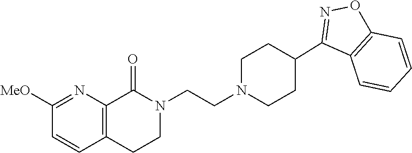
C12=C(CCN(CCN3CCC(C4=NOC5=C4C=CC=C5)CC3)C1=O)C=CC([MeO])=N2
